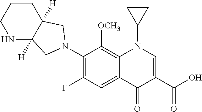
C1(N2CC3([H])C([H])(CCCN3)C2)=C(F)C=C2C(=C1[OCH3])N(C1CC1)C=C(C(O)=O)C2=O
